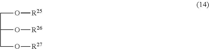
C(C(CO[R27])O[R26])O[R25]
